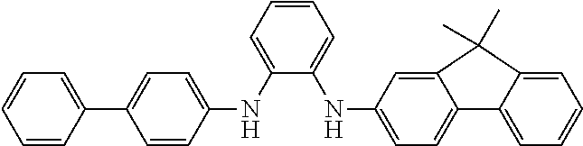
C1=CC=C(NC2=CC=C(C3=CC=CC=C3)C=C2)C(NC2=CC=C3C(=C2)C(C)(C)C2=CC=CC=C32)=C1
